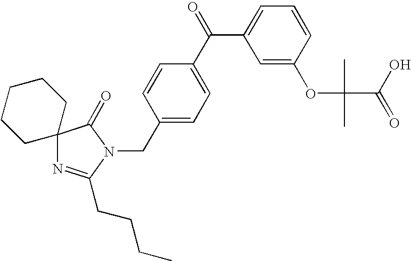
C1=C(OC(C)(C)C(=O)O)C=CC=C1C(=O)C1=CC=C(CN2C(=O)C3(N=C2CCCC)CCCCC3)C=C1
